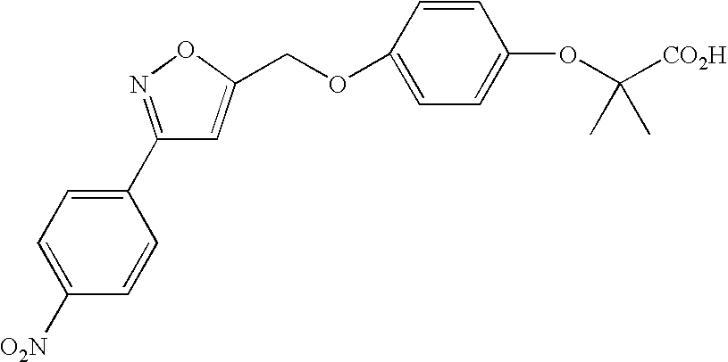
C1=C([O2N])C=CC(C2=NOC(COC3=CC=C(OC([CO2H])(C)C)C=C3)=C2)=C1
